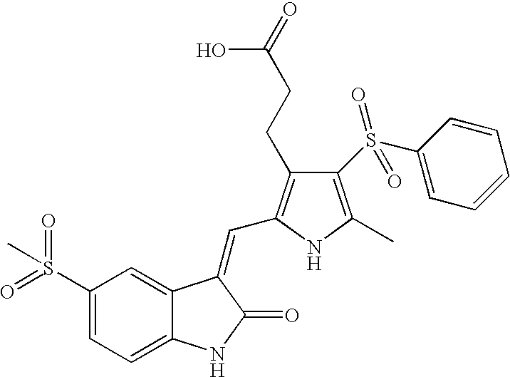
C1(S(=O)(=O)C)=CC=C2C(=C1)C(=CC1=C(CCC(=O)O)C(S(C3=CC=CC=C3)(=O)=O)=C(C)N1)C(=O)N2
